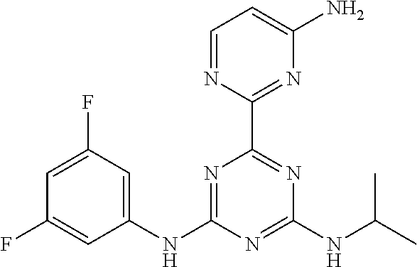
C1=C(F)C=C(NC2=NC(C3=NC(N)=CC=N3)=NC(NC(C)C)=N2)C=C1F
